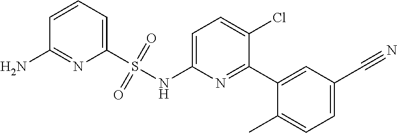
C1=C(NS(C2=CC=CC(N)=N2)(=O)=O)N=C(C2=CC(C#N)=CC=C2C)C(Cl)=C1
